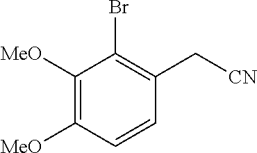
C1([MeO])=C([MeO])C=CC(C[CN])=C1Br
